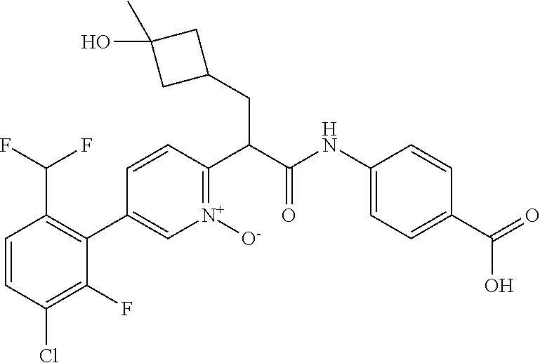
C1=CC(Cl)=C(F)C(C2=C[N+]([O-])=C(C(CC3CC(O)(C)C3)C(=O)NC3=CC=C(C(=O)O)C=C3)C=C2)=C1C(F)F
